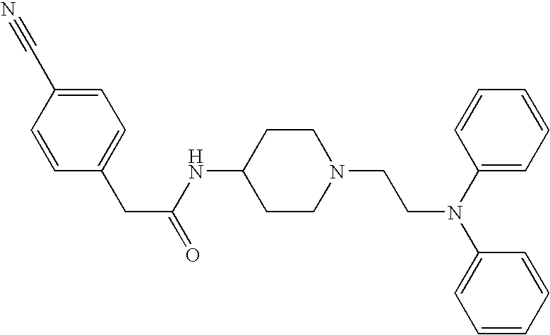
C1(CC(NC2CCN(CCN(C3=CC=CC=C3)C3=CC=CC=C3)CC2)=O)=CC=C(C#N)C=C1
